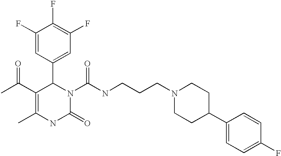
C1(F)=C(F)C=C(C2C(C(=O)C)=C(C)NC(=O)N2C(=O)NCCCN2CCC(C3=CC=C(F)C=C3)CC2)C=C1F
